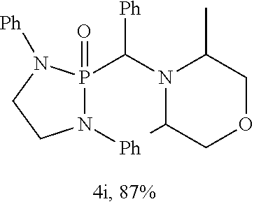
N1([Ph])P(C(N2C(C)COCC2C)[Ph])(=O)N([Ph])CC1
